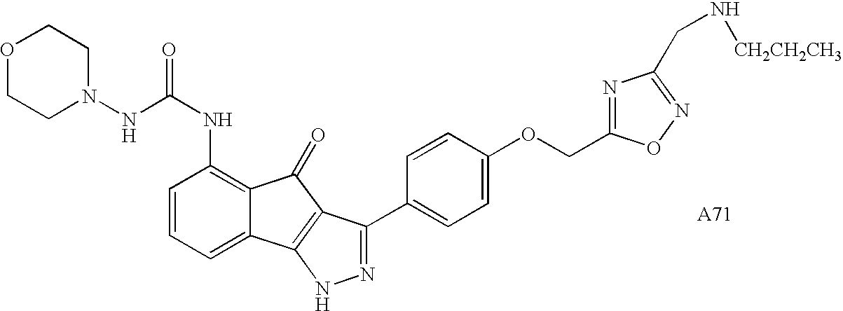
C(NC1=C2C(=CC=C1)C1=C(C2=O)C(C2=CC=C(OCC3=NC(CN[CH2CH2CH3])=NO3)C=C2)=NN1)(=O)NN1CCOCC1
